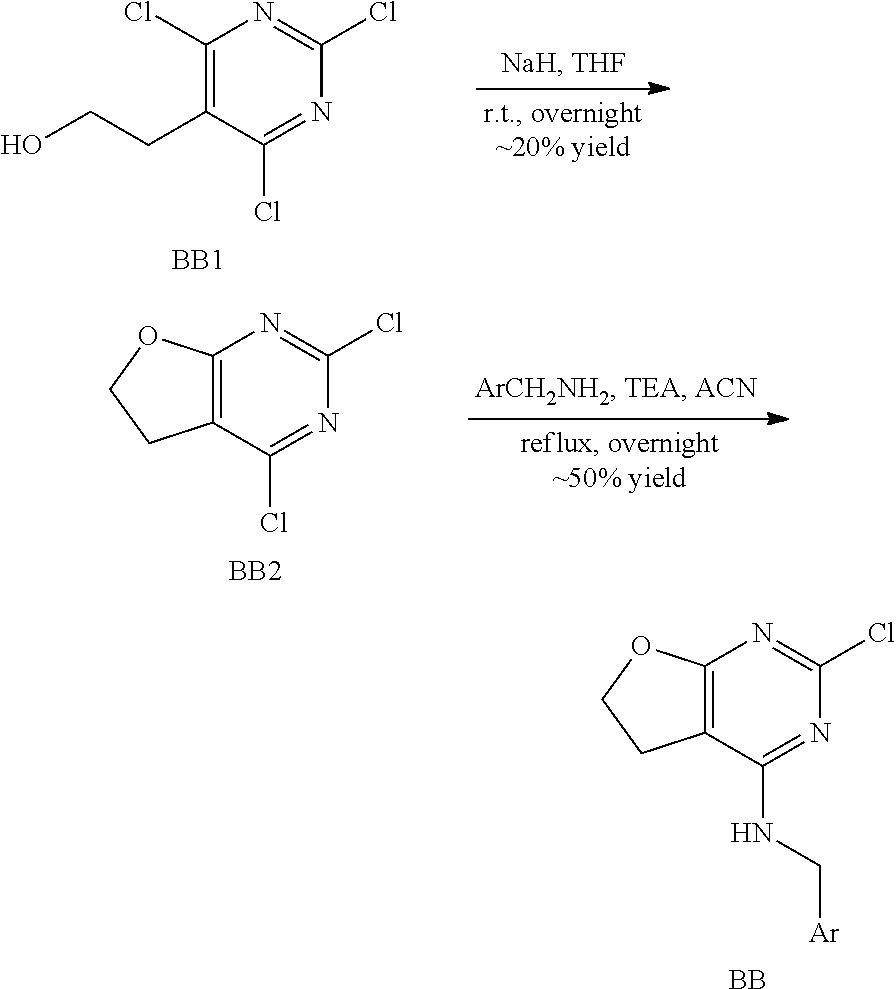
OCCC1=C(Cl)N=C(Cl)N=C1Cl.[BB1].C12=C(N=C(Cl)N=C1Cl)OCC2.[BB2].C12=C(N=C(Cl)N=C1NC[Ar])OCC2.[BB]
